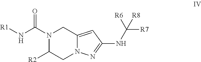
N1(C(N[R1])=O)C([R2])CN2C(=CC(NC([R6])([R7])[R8])=N2)C1
